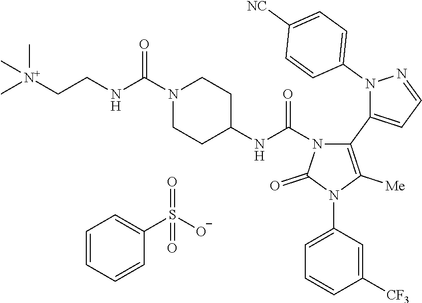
C1=C(N2C([Me])=C(C3=CC=NN3C3=CC=C([NC])C=C3)N(C(NC3CCN(C(NCC[N+](C)(C)C)=O)CC3)=O)C2=O)C=C([CF3])C=C1.C1=CC=CC(S([O-])(=O)=O)=C1
